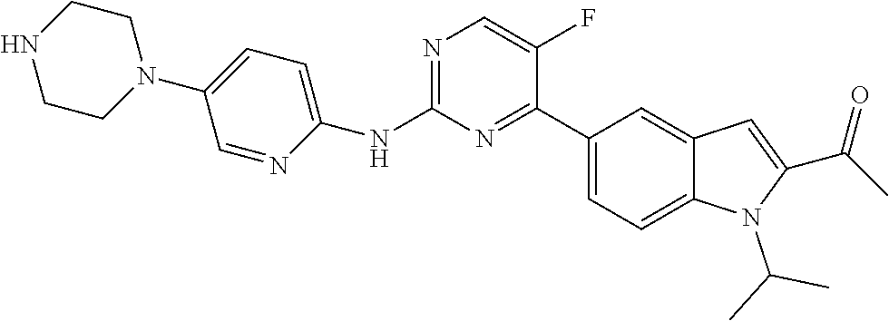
C1(NC2=CC=C(N3CCNCC3)C=N2)=NC=C(F)C(C2=CC=C3C(=C2)C=C(C(=O)C)N3C(C)C)=N1
